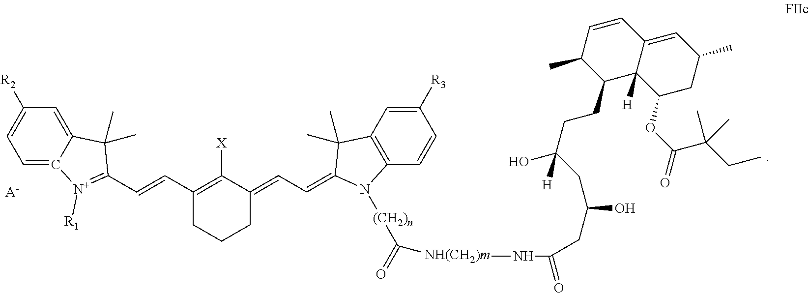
C1(C=CC2=[N+]([R1])C3=CC=C([R2])C=C3C2(C)C)=C([X])C(=CC=C2N([(CH2)n]C(=O)[NH(CH2)m]NC(=O)CC(CC(CCC3C4([H])C(=CC(C)CC4OC(=O)C(CC)(C)C)C=CC3C)(O)[H])O)C3=C(C2(C)C)C=C([R3])C=C3)CCC1.[A-]
